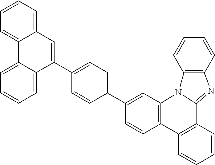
C1=CC2=C(C=C1C1=CC=C(C3=CC4=CC=CC=C4C4=CC=CC=C34)C=C1)N1C(=NC3=C1C=CC=C3)C1=C2C=CC=C1
